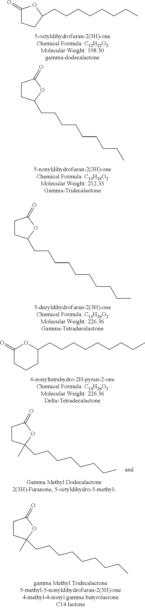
C1(=O)CCC(CCCCCCCC)O1.C1CC(CCCCCCCCC)OC1=O.C1CC(CCCCCCCCCC)OC1=O.C1(CCCCCCCCC)OC(=O)CCC1.C1CC(CCCCCCCCC)(C)OC1=O.C1CC(CCCCCCCC)(C)OC1=O
